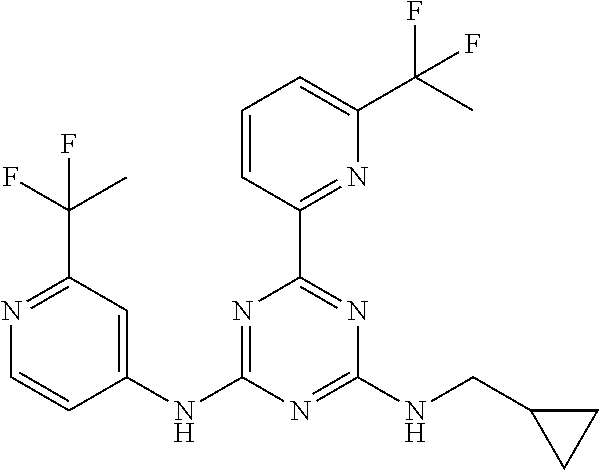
C1(NC2=CC(C(C)(F)F)=NC=C2)=NC(C2=NC(C(C)(F)F)=CC=C2)=NC(NCC2CC2)=N1
